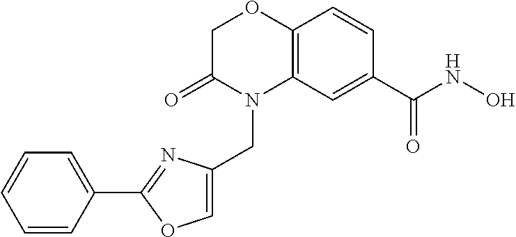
C1C(=O)N(CC2=COC(C3=CC=CC=C3)=N2)C2=C(O1)C=CC(C(NO)=O)=C2
